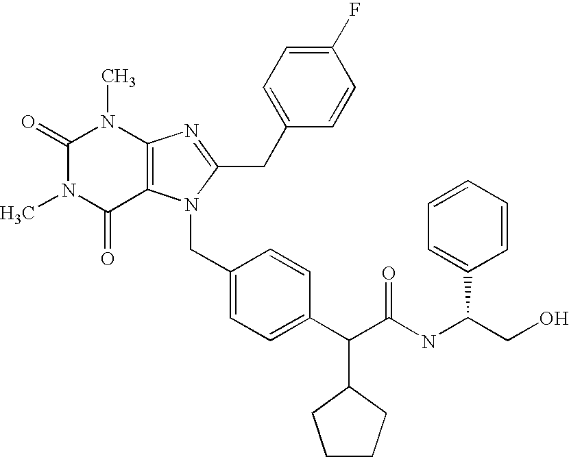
C(C1=CC=C(C(C(NC(C2=CC=CC=C2)CO)=O)C2CCCC2)C=C1)N1C2=C(N=C1CC1=CC=C(F)C=C1)N(C)C(=O)N(C)C2=O
